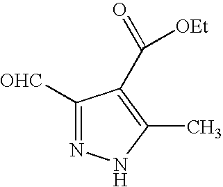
C1([OHC])=NNC(C)=C1C([OEt])=O
